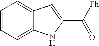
C1=CC=C2C(=C1)C=C(C(=O)[Ph])N2
